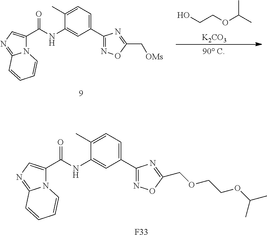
C1(C(NC2=CC(C3=NOC(COCCOC(C)C)=N3)=CC=C2C)=O)=CN=C2N1C=CC=C2.[F33].C1(C(NC2=CC(C3=NOC(C[OMs])=N3)=CC=C2C)=O)=CN=C2N1C=CC=C2.[K2CO3].C(OC(C)C)CO
